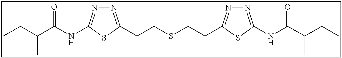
N1=C(NC(C(CC)C)=O)SC(CCSCCC2=NN=C(NC(C(CC)C)=O)S2)=N1
